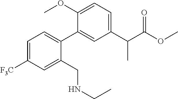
C1=C([F3C])C=C(CNCC)C(C2=CC(C(C(OC)=O)C)=CC=C2OC)=C1
